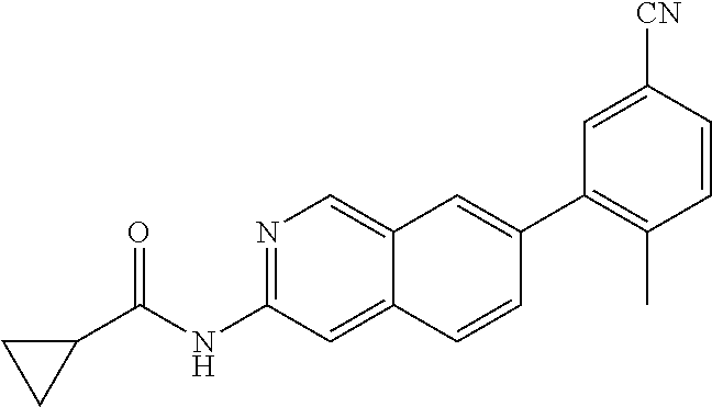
[CN]C1=CC(C2=CC3=CN=C(NC(=O)C4CC4)C=C3C=C2)=C(C)C=C1
